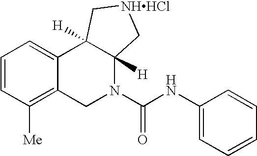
C1=CC([Me])=C2C(=C1)C1([H])C([H])(N(C(NC3=CC=CC=C3)=O)C2)C[NHHCl]C1
